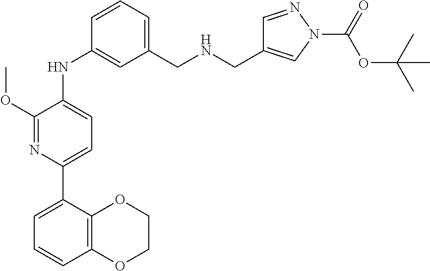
C1OC2=C(OC1)C=CC=C2C1=CC=C(NC2=CC(CNCC3=CN(C(=O)OC(C)(C)C)N=C3)=CC=C2)C(OC)=N1
